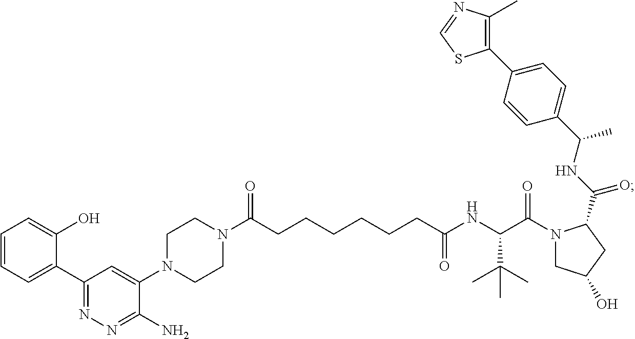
C1(C2=CC=CC=C2O)=NN=C(N)C(N2CCN(C(CCCCCCC(NC(C(N3CC(O)CC3C(NC(C3=CC=C(C4=C(C)N=CS4)C=C3)C)=O)=O)C(C)(C)C)=O)=O)CC2)=C1
